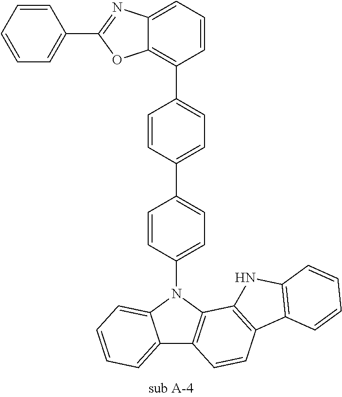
C12=CC=CC=C1N(C1=CC=C(C3=CC=C(C4=C5C(=CC=C4)N=C(C4=CC=CC=C4)O5)C=C3)C=C1)C1=C2C=CC2=C1NC1=C2C=CC=C1
